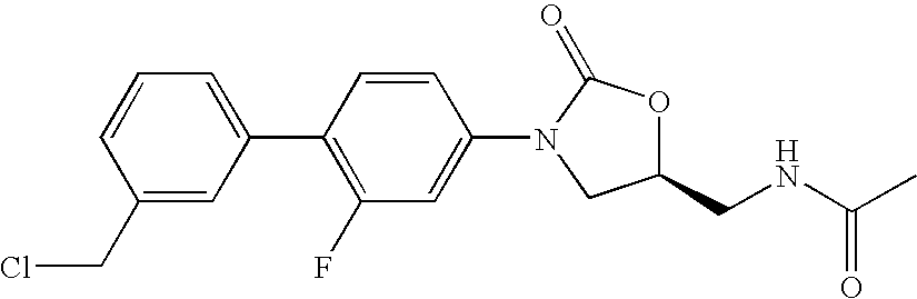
C1=CC=C(C2=C(F)C=C(N3CC(CNC(C)=O)OC3=O)C=C2)C=C1CCl
